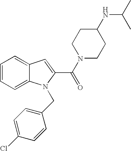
C1=C2C(=CC=C1)N(CC1=CC=C(Cl)C=C1)C(C(=O)N1CCC(NC(C)C)CC1)=C2
